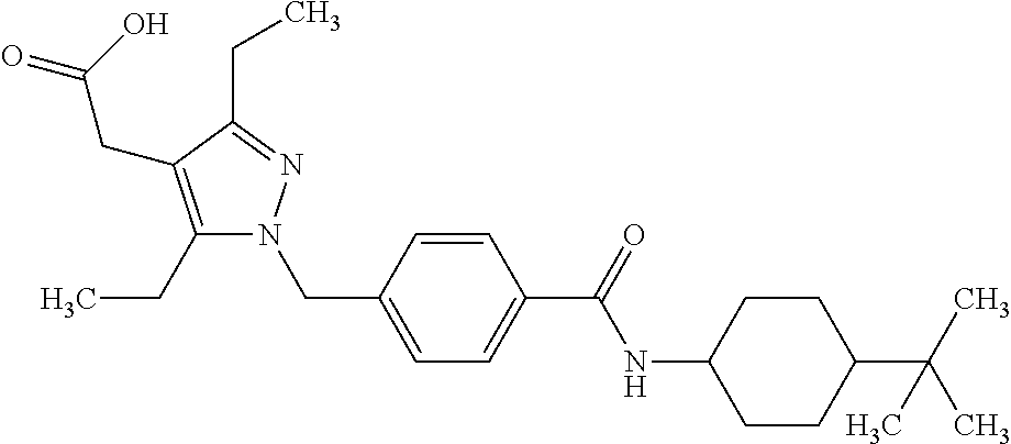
O=C(C1=CC=C(CN2C(CC)=C(CC(=O)O)C(CC)=N2)C=C1)NC1CCC(C(C)(C)C)CC1
